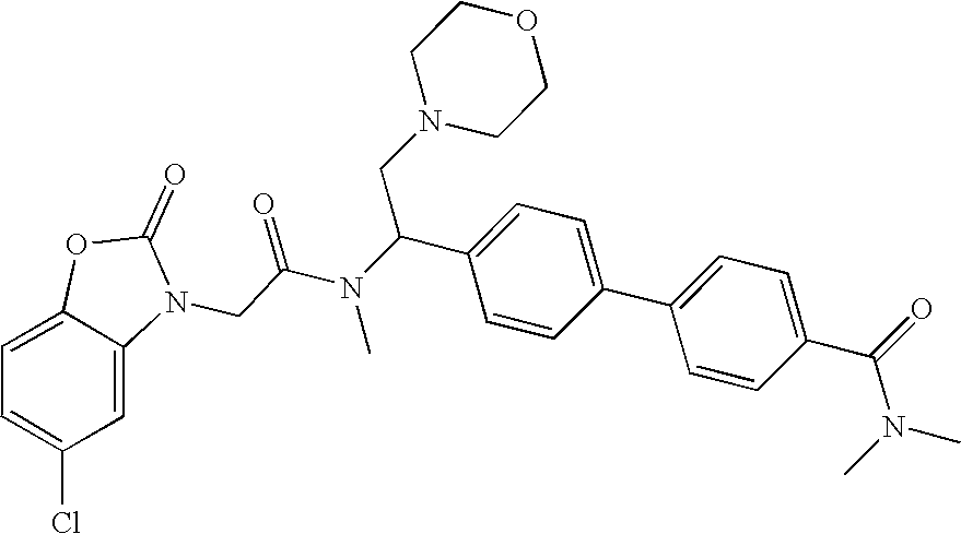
C1(C(=O)N(C)C)=CC=C(C2=CC=C(C(N(C(CN3C(=O)OC4=CC=C(Cl)C=C43)=O)C)CN3CCOCC3)C=C2)C=C1
